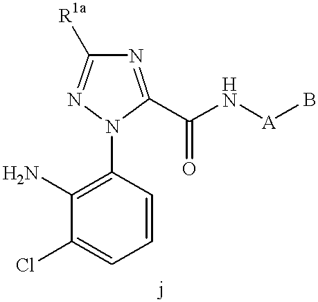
C1(N)=C(N2C(C(N[A]B)=O)=NC([R1a])=N2)C=CC=C1Cl
